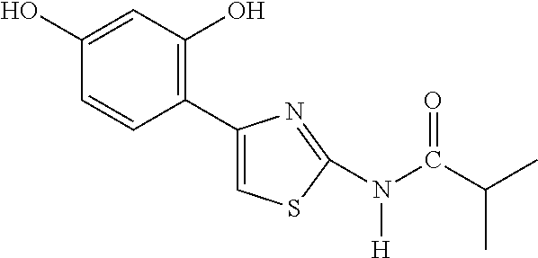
C1(C2=CSC(N(C(C(C)C)=O)[H])=N2)=C(O)C=C(O)C=C1
